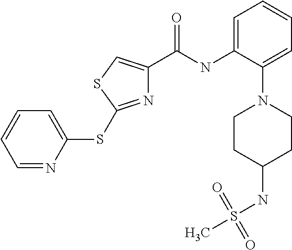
N1=C(SC2=CC=CC=N2)SC=C1C(NC1=CC=CC=C1N1CCC(NS(=O)(=O)C)CC1)=O
